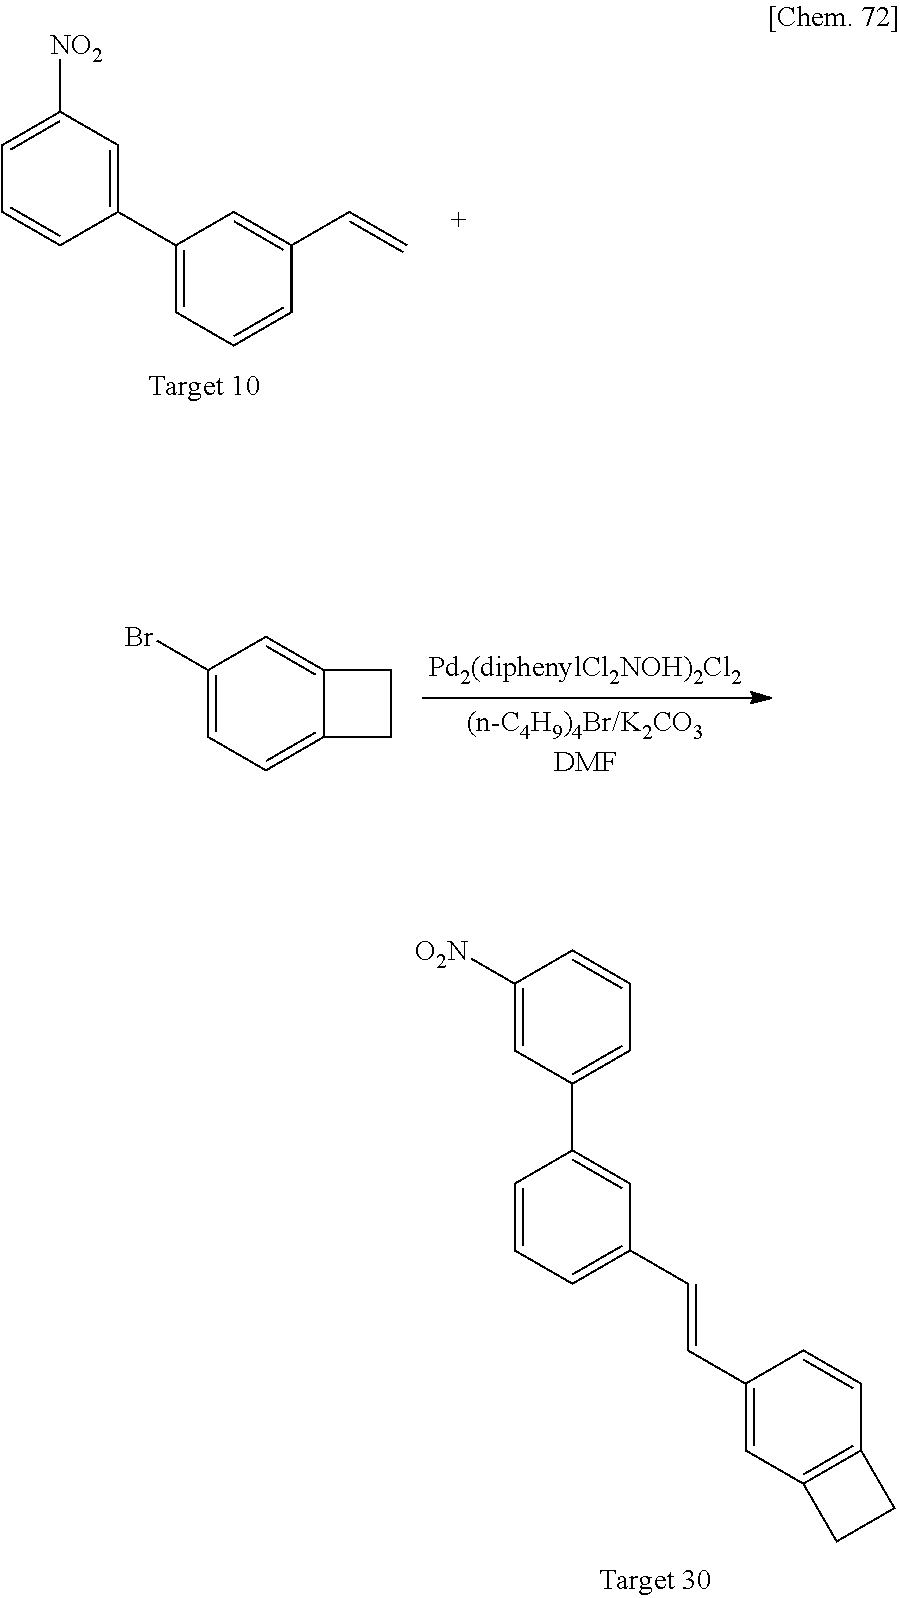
C1(C2=CC=CC(C=C)=C2)=CC([NO2])=CC=C1.C1(Br)=CC=C2C(=C1)CC2.C1([O2N])=CC(C2=CC(C=CC3=CC4=C(C=C3)CC4)=CC=C2)=CC=C1
